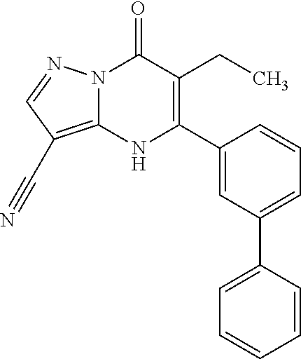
C1(CC)=C(C2=CC(C3=CC=CC=C3)=CC=C2)NC2=C(C#N)C=NN2C1=O
